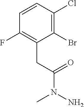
C1(F)=C(CC(N(C)N)=O)C(Br)=C(Cl)C=C1
